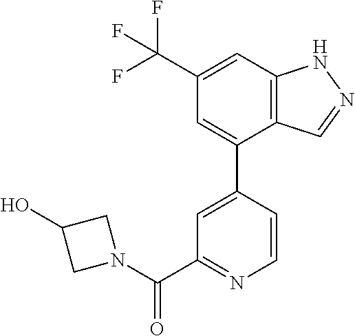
C12=C(C=C(C(F)(F)F)C=C1C1=CC(C(N3CC(O)C3)=O)=NC=C1)NN=C2
